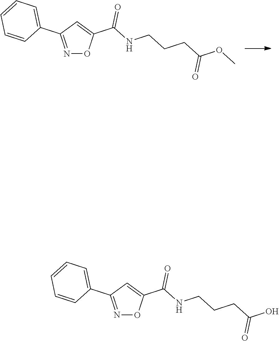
N1=C(C2=CC=CC=C2)C=C(C(=O)NCCCC(=O)OC)O1.N1=C(C2=CC=CC=C2)C=C(C(=O)NCCCC(=O)O)O1
